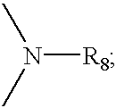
N([R8])(C)C
